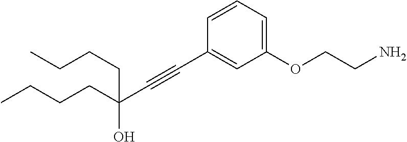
C1=CC=C(OCCN)C=C1C#CC(O)(CCCC)CCCC
